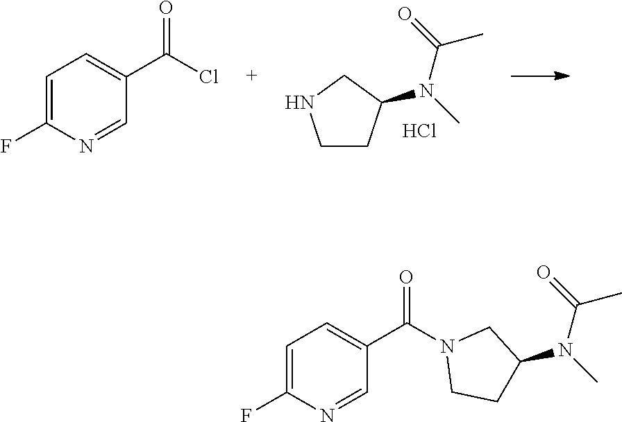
C1CC(N(C(C)=O)C)CN1.Cl.C1=C(F)N=CC(C(=O)Cl)=C1.C1=C(F)N=CC(C(=O)N2CCC(N(C(C)=O)C)C2)=C1
